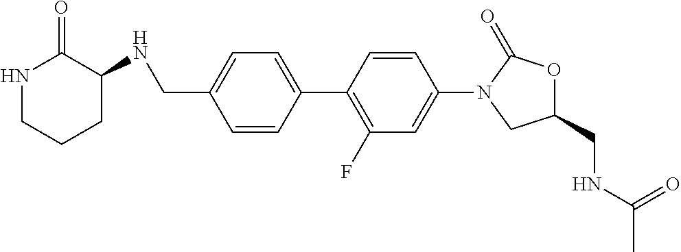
C(C1=CC=C(C2=C(F)C=C(N3CC(CNC(=O)C)OC3=O)C=C2)C=C1)NC1C(=O)NCCC1
